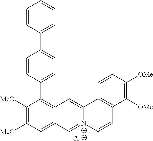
C12=CC3=C(C4=CC=C(C5=CC=CC=C5)C=C4)C([MeO])=C([MeO])C=C3C=[N+]1C=CC1=C2C=CC([OMe])=C1[OMe].[Cl-]
